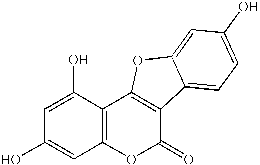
C1=C(O)C2=C(C=C1O)OC(=O)C1=C2OC2=CC(O)=CC=C12
